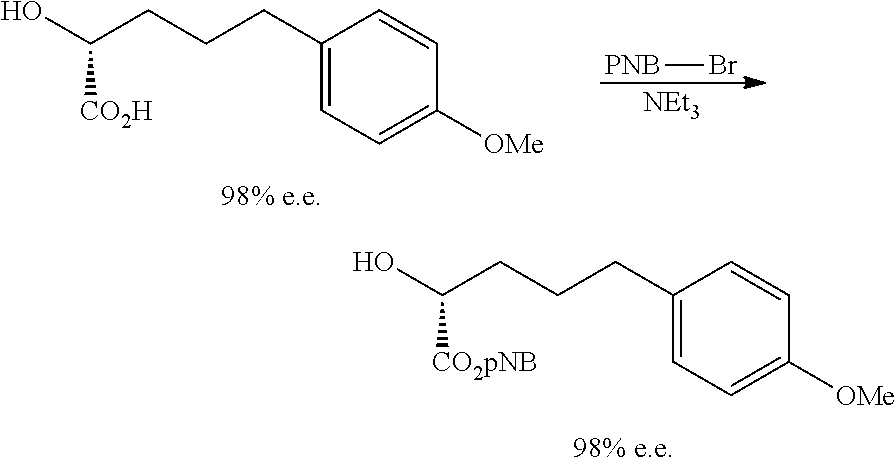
OC(CCCC1=CC=C([OMe])C=C1)[CO2pNB].[PNB]Br.[NEt3].OC(CCCC1=CC=C([OMe])C=C1)[CO2H]
